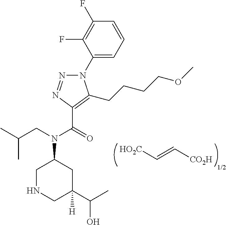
[HO2C]C=C[CO2H].[1/2].N1(C2=CC=CC(F)=C2F)N=NC(C(=O)N(CC(C)C)C2CNCC(C(C)O)([H])C2)=C1CCCCOC
